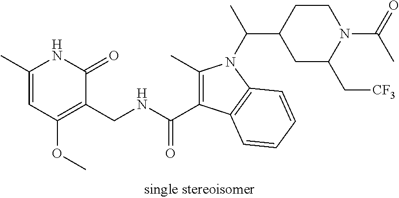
C1(C)=CC(OC)=C(CNC(C2=C(C)N(C(C)C3CCN(C(C)=O)C(C[CF3])C3)C3=C2C=CC=C3)=O)C(=O)N1
